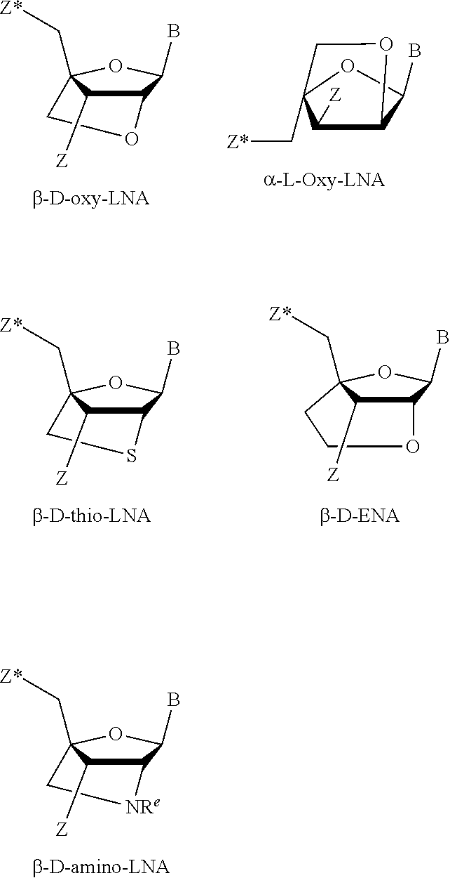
C12C(B)OC(C[Z*])(CO1)C2[Z].C12C(B)OC(C[Z*])(C1[Z])CO2.C12C(B)OC(C[Z*])(C[NRe]1)C2[Z].C12C(B)OC(C[Z*])(CS1)C2[Z].C1CC2(C[Z*])OC(B)C(C2[Z])O1
